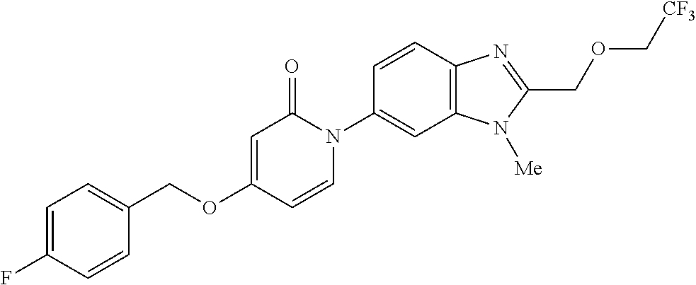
C1(COC2=CC(=O)N(C3=CC4=C(C=C3)N=C(COC[CF3])N4[Me])C=C2)=CC=C(F)C=C1
